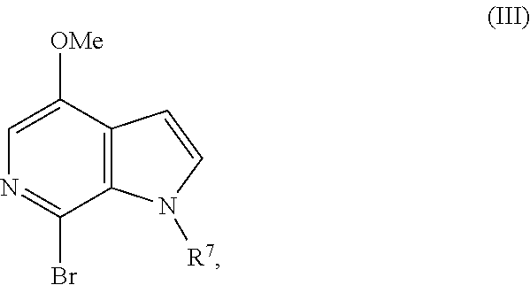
C1([OMe])=CN=C(Br)C2=C1C=CN2[R7]
